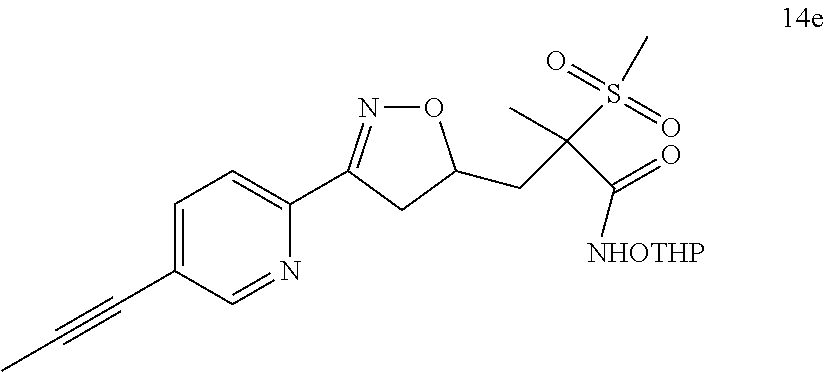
C1=C(C#CC)C=NC(C2=NOC(CC(C(=O)[NHOTHP])(C)S(C)(=O)=O)C2)=C1
